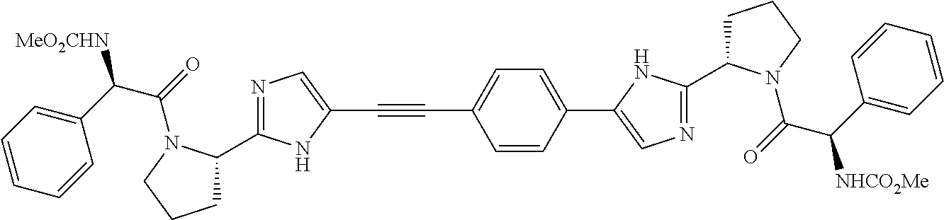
C1C(C2=NC=C(C3=CC=C(C#CC4=CN=C(C5CCCN5C(=O)C(C5=CC=CC=C5)[MeO2CHN])N4)C=C3)N2)N(C(=O)C(C2=CC=CC=C2)[NHCO2Me])CC1
